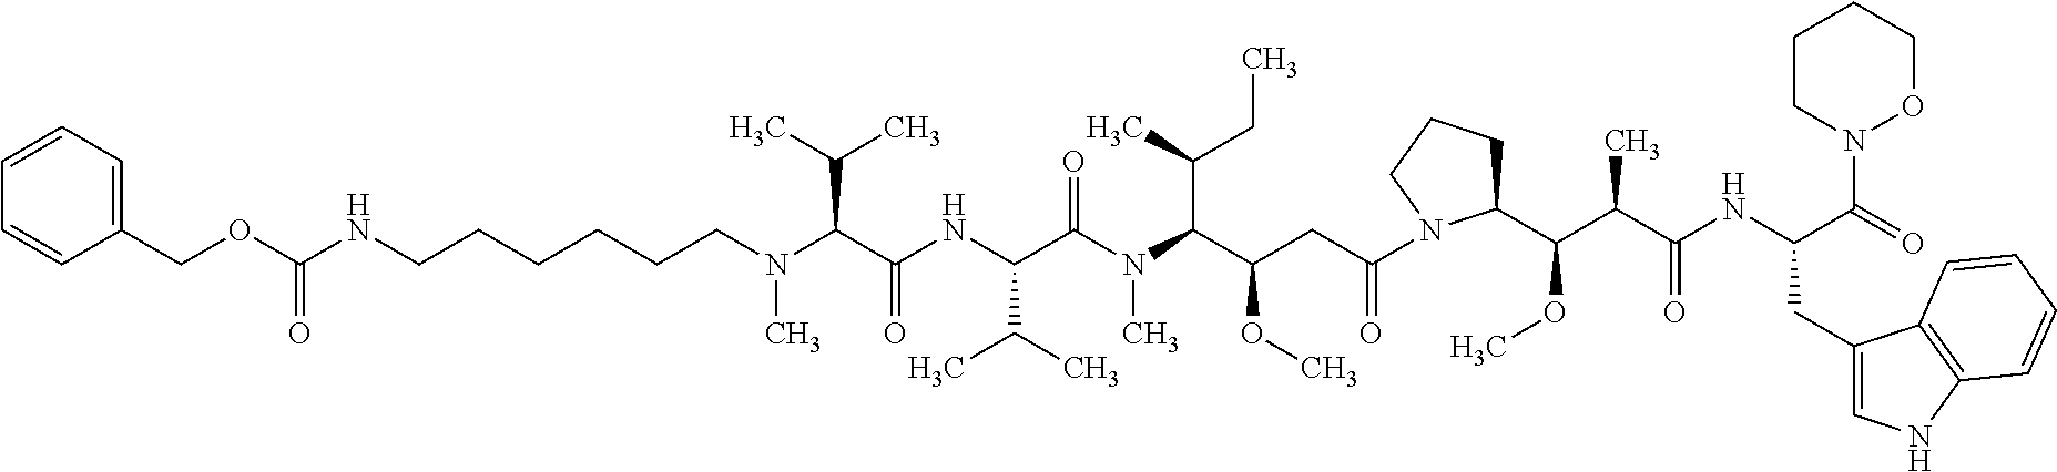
N(C)(C(C(NC(C(N(C(C(CC(N1C(C(C(C(NC(CC2=CNC3=C2C=CC=C3)C(=O)N2OCCCC2)=O)C)OC)CCC1)=O)OC)C(C)CC)C)=O)C(C)C)=O)C(C)C)CCCCCCNC(OCC1=CC=CC=C1)=O
